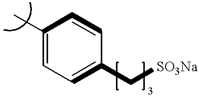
C1(C)=CC=C(C[SO3Na])C=C1
